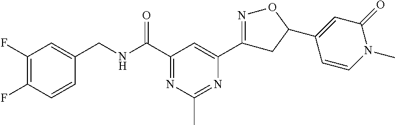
C1(F)=C(F)C=CC(CNC(C2=NC(C)=NC(C3=NOC(C4=CC(=O)N(C)C=C4)C3)=C2)=O)=C1
